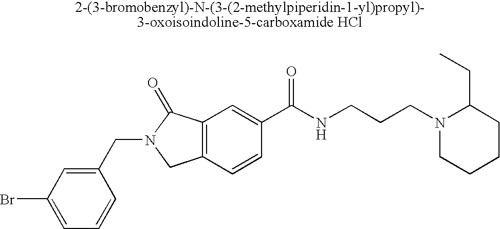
C1=C(Br)C=C(CN2CC3=C(C2=O)C=C(C(NCCCN2CCCCC2CC)=O)C=C3)C=C1
